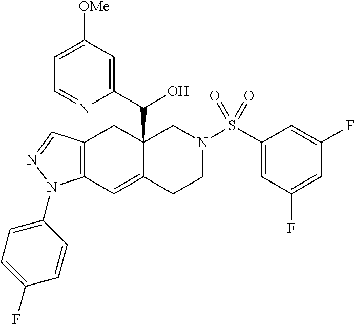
C12=C(C=C3C(C(C4=CC([OMe])=CC=N4)O)(C1)CN(S(C1=CC(F)=CC(F)=C1)(=O)=O)CC3)N(C1=CC=C(F)C=C1)N=C2
